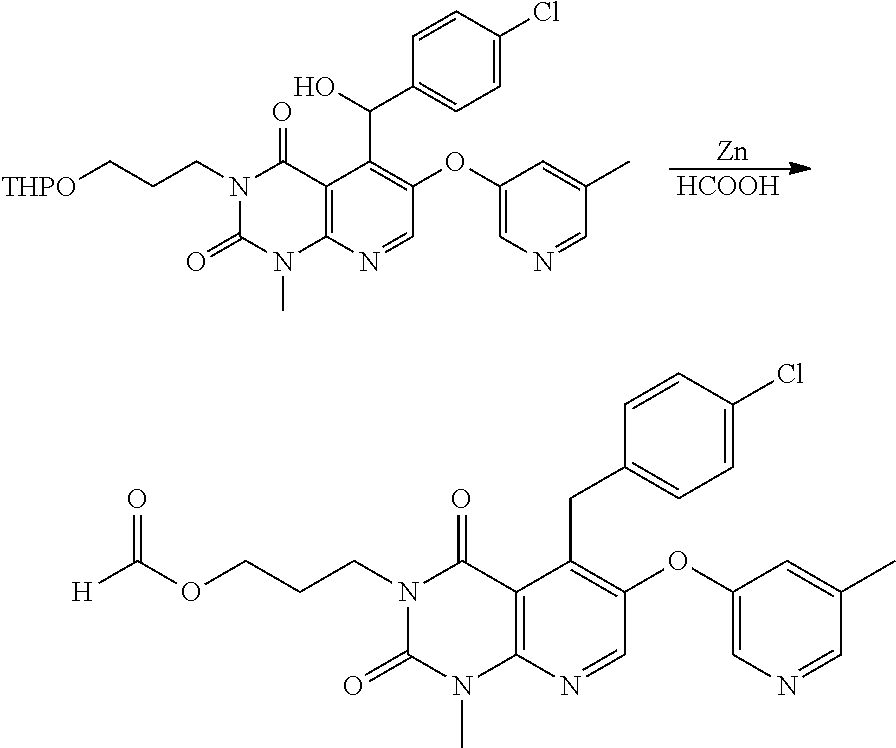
C12=C(N=CC(OC3=CN=CC(C)=C3)=C1C(O)C1=CC=C(Cl)C=C1)N(C)C(=O)N(CCC[THPO])C2=O.[Zn].[HCOOH].C12=C(N=CC(OC3=CN=CC(C)=C3)=C1CC1=CC=C(Cl)C=C1)N(C)C(=O)N(CCCOC([H])=O)C2=O
